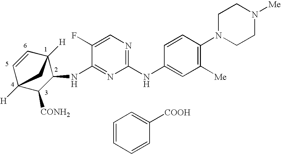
C1(NC2=CC([Me])=C(N3CCN([Me])CC3)C=C2)=NC=C(F)C(NC2C3([H])C=CC([H])(C2[CONH2])C3)=N1.C1=CC=CC([COOH])=C1
